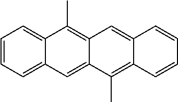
C1=CC=C2C(=C1)C(C)=C1C(=C2)C(C)=C2C(=C1)C=CC=C2
